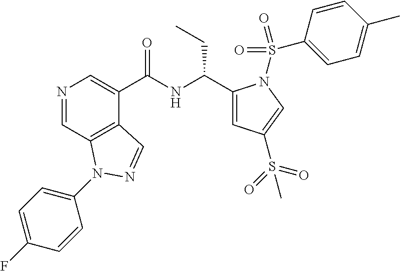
N1=CC2=C(C(C(NC(C3=CC(S(C)(=O)=O)=CN3S(C3=CC=C(C)C=C3)(=O)=O)CC)=O)=C1)C=NN2C1=CC=C(F)C=C1
